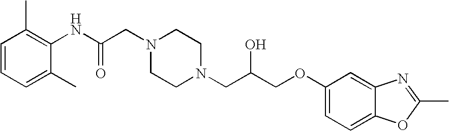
C1=CC=C(C)C(NC(CN2CCN(CC(COC3=CC=C4C(=C3)N=C(C)O4)O)CC2)=O)=C1C
